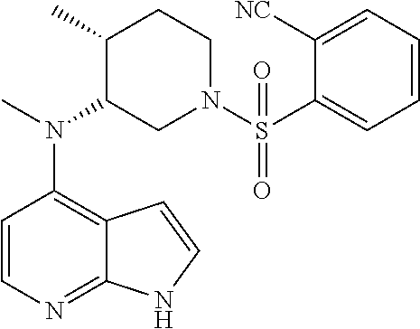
C1=CN=C2C(=C1N(C)C1CN(S(C3=CC=CC=C3[NC])(=O)=O)CCC1C)C=CN2
